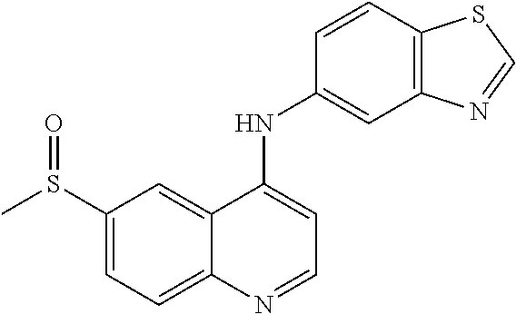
C1(S(=O)C)=CC=C2C(=C1)C(NC1=CC3=C(C=C1)SC=N3)=CC=N2
